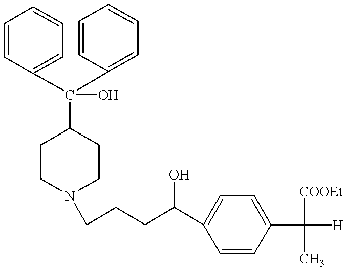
C1CN(CCCC(C2=CC=C(C([COOEt])(C)[H])C=C2)O)CCC1C(C1=CC=CC=C1)(C1=CC=CC=C1)O
